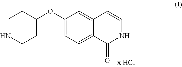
C1NCCC(OC2=CC=C3C(=C2)C=CNC3=O)C1
